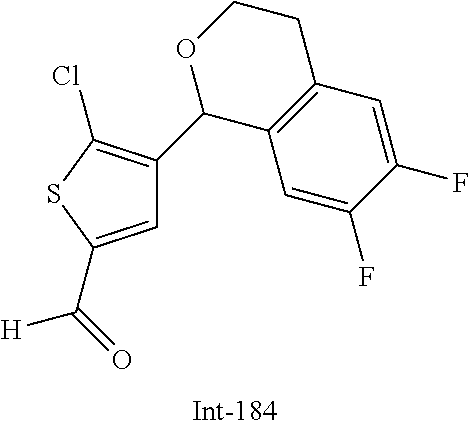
C1=C(C(=O)[H])SC(Cl)=C1C1C2=C(CCO1)C=C(F)C(F)=C2
